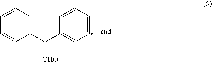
C1(C(C2=CC=CC=C2)[CHO])=CC=CC=C1
